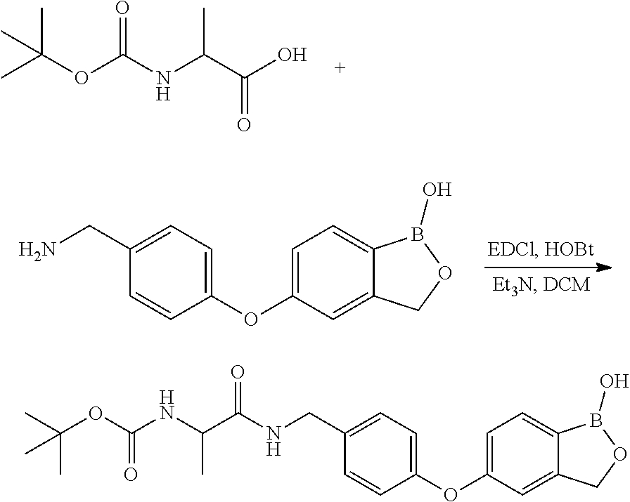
O(C(NC(C(O)=O)C)=O)C(C)(C)C.C1(OC2=CC=C3C(=C2)COB3O)=CC=C(CN)C=C1.C1(OC2=CC=C3C(=C2)COB3O)=CC=C(CNC(C(NC(OC(C)(C)C)=O)C)=O)C=C1
